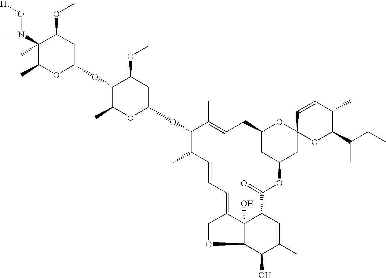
C1(C)(N(C)O[H])C(C)OC(OC2C(C)OC(OC3C(C)C=CC=C4C5(O)C(OC4)C(O)C(C)=CC5C(=O)OC4CC(CC=C3C)OC3(C4)OC(C(CC)C)C(C)C=C3)CC2OC)CC1OC
